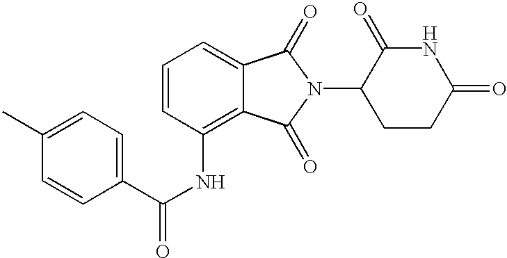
N1C(=O)CCC(N2C(=O)C3=CC=CC(NC(C4=CC=C(C)C=C4)=O)=C3C2=O)C1=O
